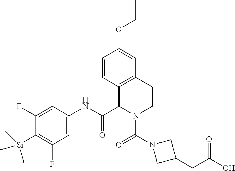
C1(F)=CC(NC(=O)C2C3=C(C=C(OCC)C=C3)CCN2C(N2CC(CC(O)=O)C2)=O)=CC(F)=C1[Si](C)(C)C
